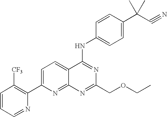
C1=CC=NC(C2=CC=C3C(=N2)N=C(COCC)N=C3NC2=CC=C(C(C#N)(C)C)C=C2)=C1[CF3]
